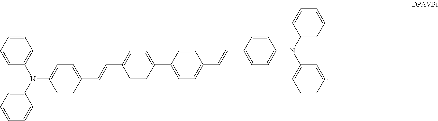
C1=CC=CC=C1N(C1=CC=CC=C1)C1=CC=C(C=CC2=CC=C(C3=CC=C(C=CC4=CC=C(N(C5=CC=CC=C5)C5=CC=CC=C5)C=C4)C=C3)C=C2)C=C1
